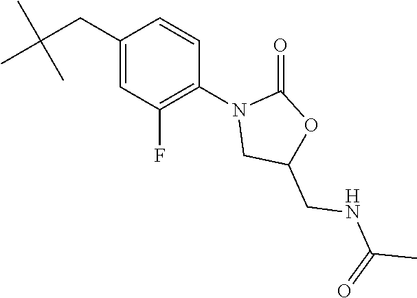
CC(CC1=CC(F)=C(N2CC(CNC(C)=O)OC2=O)C=C1)(C)C
